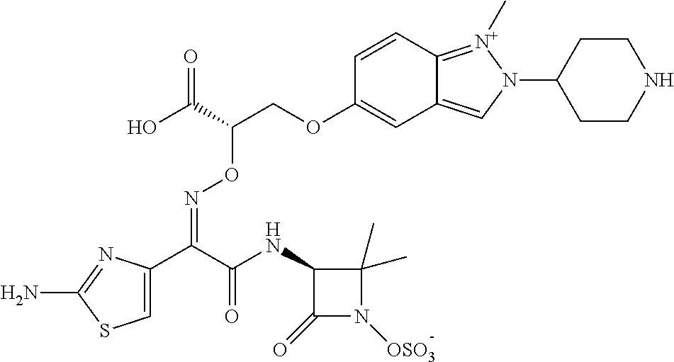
C1=C(C(C(NC2C(=O)N([OSO3])C2(C)C)=O)=NOC(COC2=CC3=CN(C4CCNCC4)[N+](C)=C3C=C2)C(O)=O)N=C(N)S1
